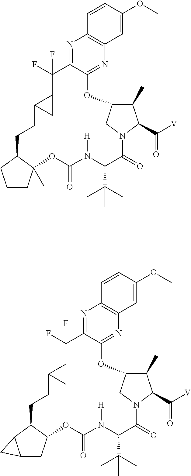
N1=C2C(=NC3=C1C=CC(OC)=C3)OC1C(C)C(C([V])=O)N(C(=O)C(C(C)(C)C)N([H])C(=O)OC3(C)C(CCC4C(C2(F)F)C4)CCC3)C1.N1=C2C(=NC3=C1C=CC(OC)=C3)OC1C(C)C(C([V])=O)N(C(=O)C(C(C)(C)C)N([H])C(=O)OC3C(CCC4C(C2(F)F)C4)C2C(C3)C2)C1
